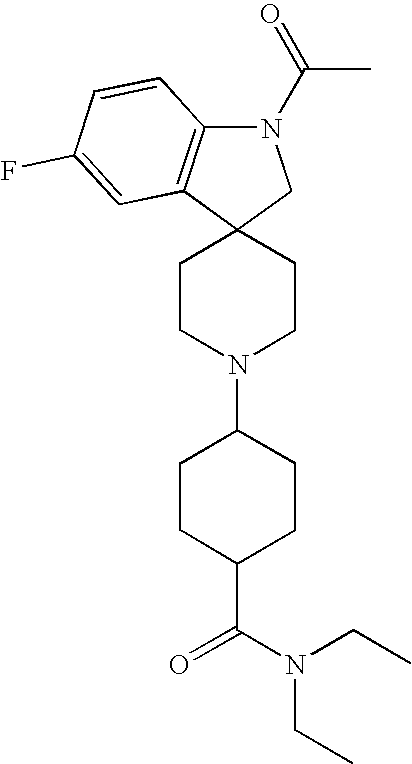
C1CN(C2CCC(C(N(CC)CC)=O)CC2)CCC12CN(C(=O)C)C1=C2C=C(F)C=C1
